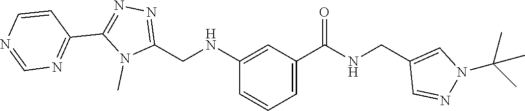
N1(C)C(CNC2=CC(C(=O)NCC3=CN(C(C)(C)C)N=C3)=CC=C2)=NN=C1C1=NC=NC=C1
